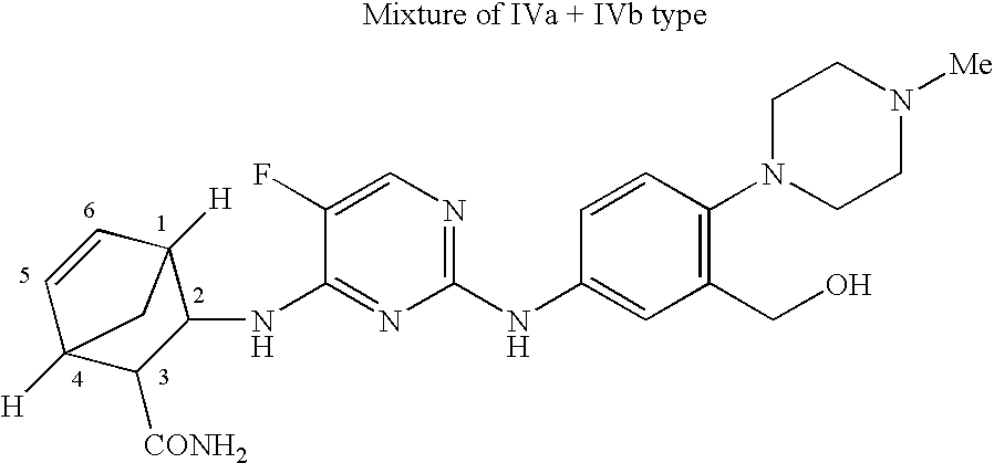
C1(NC2=CC(CO)=C(N3CCN([Me])CC3)C=C2)=NC=C(F)C(NC2C3([H])C=CC([H])(C2[CONH2])C3)=N1
